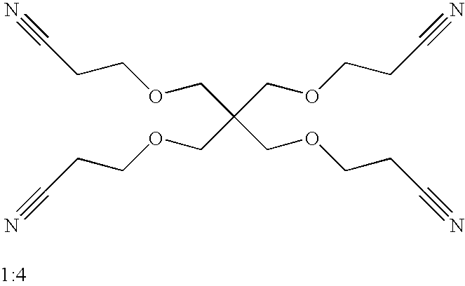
C(CCOCC(COCCC#N)(COCCC#N)COCCC#N)#N
